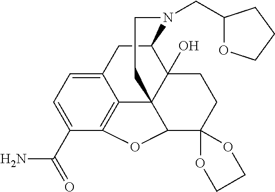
C12CC3=CC=C(C(=O)N)C4=C3C3(C1(O)CCC1(C3O4)OCCO1)CCN2CC1OCCC1
